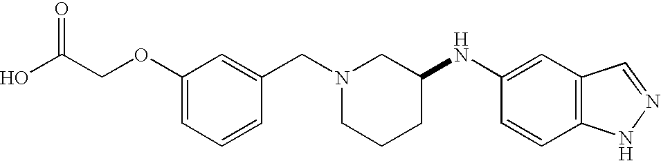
C1(OCC(O)=O)=CC=CC(CN2CCCC(NC3=CC4=C(C=C3)NN=C4)C2)=C1
